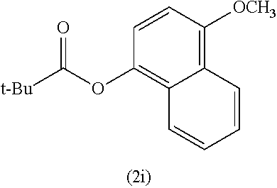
C1=CC([OCH3])=C2C(=C1OC([t-Bu])=O)C=CC=C2
